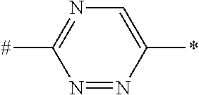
N1=NC(*)=CN=C1[#]
